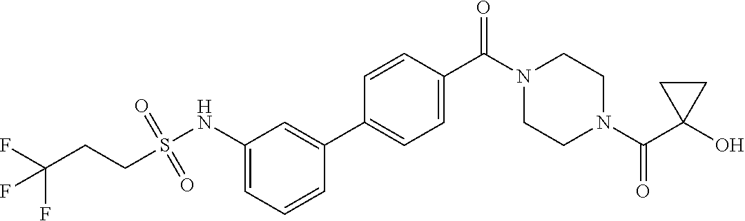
OC1(C(N2CCN(C(=O)C3=CC=C(C4=CC(NS(CCC(F)(F)F)(=O)=O)=CC=C4)C=C3)CC2)=O)CC1
